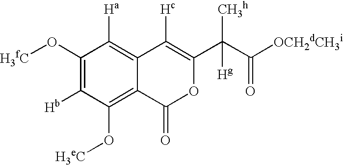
C1(O[H3fC])=C([Hb])C(O[H3eC])=C2C(=C1[Ha])C([Hc])=C(C(C(=O)[OCH2dCH3i])([CH3h])[Hg])OC2=O
